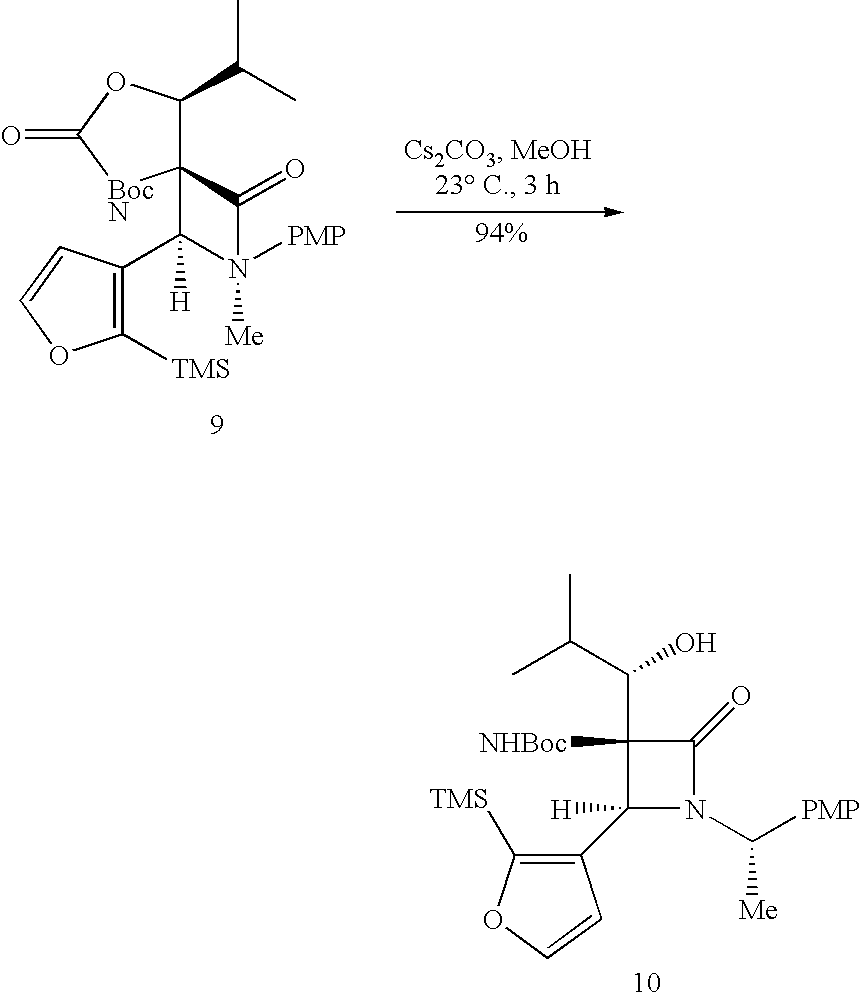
C12(C(C(C)C)OC(=O)[BocN]1)C(=O)N([PMP])([Me])C2(C1=C([TMS])OC=C1)[H].C1(C(C(C)C)O)([NHBoc])C(C2=C([TMS])OC=C2)([H])N(C([PMP])[Me])C1=O
